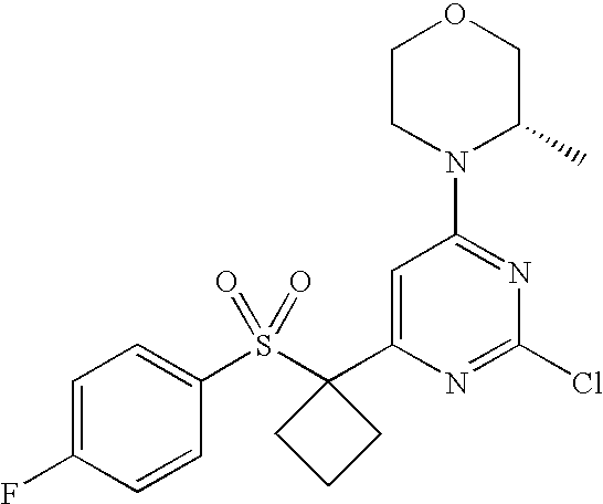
C1=C(F)C=CC(S(C2(C3=CC(N4C(C)COCC4)=NC(Cl)=N3)CCC2)(=O)=O)=C1
